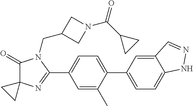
C1(=O)C2(N=C(C3=CC=C(C4=CC=C5C(=C4)C=NN5)C(C)=C3)N1CC1CN(C(=O)C3CC3)C1)CC2
